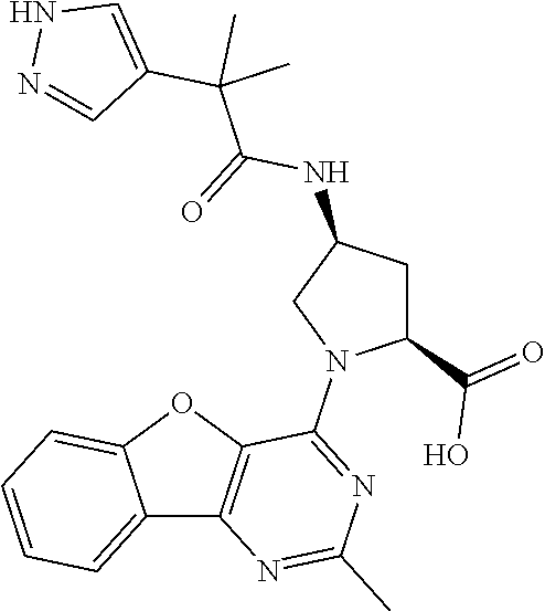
C12=CC=CC=C1OC1=C2N=C(C)N=C1N1C(C(=O)O)CC(NC(C(C2=CNN=C2)(C)C)=O)C1
